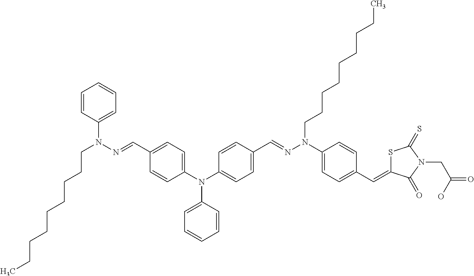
N(N=CC1=CC=C(N(C2=CC=CC=C2)C2=CC=C(C=NN(C3=CC=C(C=C4SC(=S)N(CC(O)=O)C4=O)C=C3)CCCCCCCCC)C=C2)C=C1)(C1=CC=CC=C1)CCCCCCCCC
